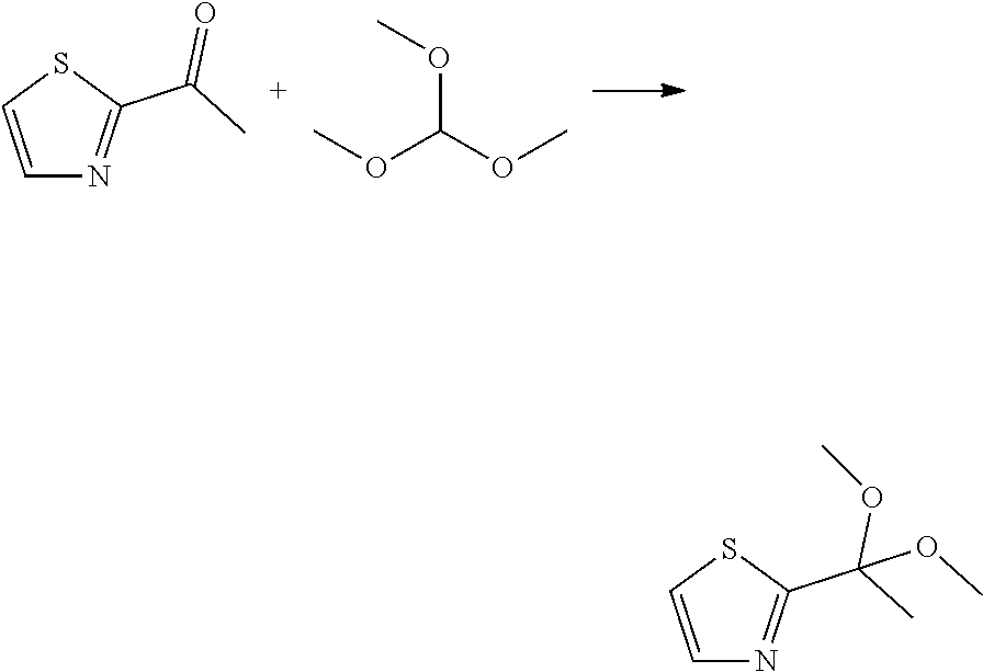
C1=CSC(C(C)=O)=N1.C(OC)(OC)OC.C1=CSC(C(OC)(C)OC)=N1
